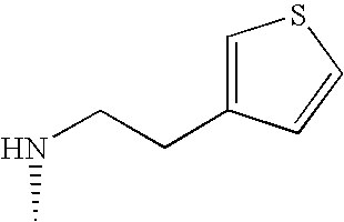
C1=C(CCNC)C=CS1
